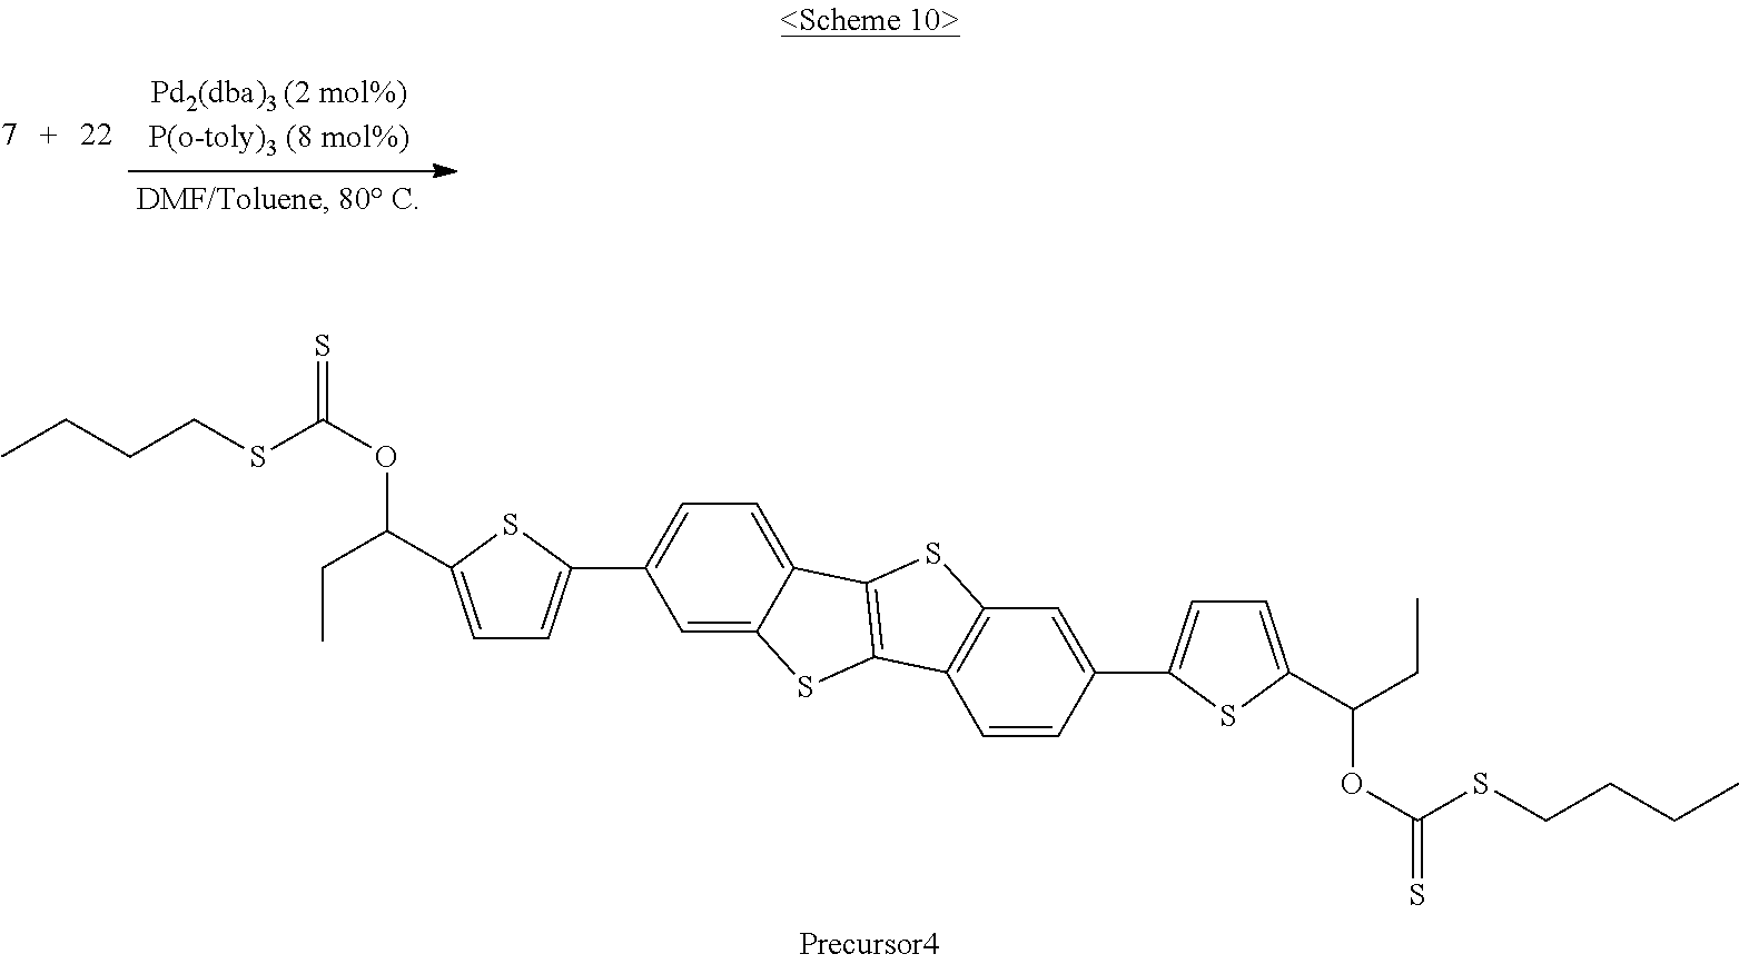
CCCCSC(OC(CC)C1=CC=C(C2=CC=C3C(=C2)SC2=C3SC3=C2C=CC(C2=CC=C(C(OC(SCCCC)=S)CC)S2)=C3)S1)=S
